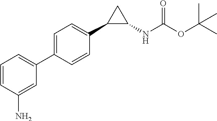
C1=CC(N)=CC(C2=CC=C(C3C(NC(OC(C)(C)C)=O)C3)C=C2)=C1
